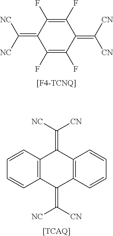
C1(F)=C(F)C(=C([CN])[CN])C(F)=C(F)C1=C([NC])[NC].C1=CC2=C(C=C1)C(=C([CN])[NC])C1=C(C2=C([NC])[CN])C=CC=C1
